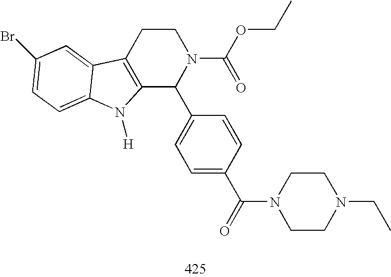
C12=C(CCN(C(OCC)=O)C1C1=CC=C(C(N3CCN(CC)CC3)=O)C=C1)C1=CC(Br)=CC=C1N2[H]
